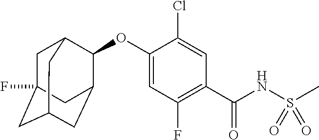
C1=C(OC2C3CC4CC(F)(CC2C4)C3)C(Cl)=CC(C(NS(C)(=O)=O)=O)=C1F
